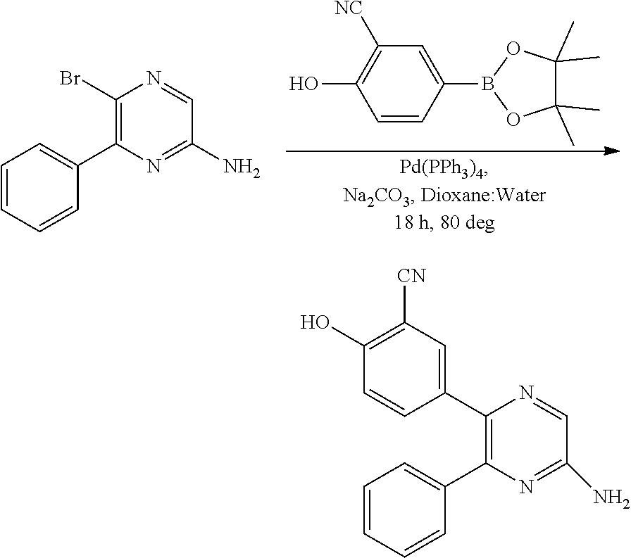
C1(B2OC(C)(C)C(C)(C)O2)=CC([NC])=C(O)C=C1.C1=CC=CC(C2=C(Br)N=CC(N)=N2)=C1.C1=CC=CC(C2=C(C3=CC([CN])=C(O)C=C3)N=CC(N)=N2)=C1
